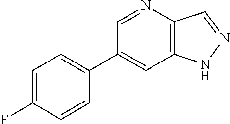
C1(C2=CC=C(F)C=C2)=CC2=C(C=NN2)N=C1
